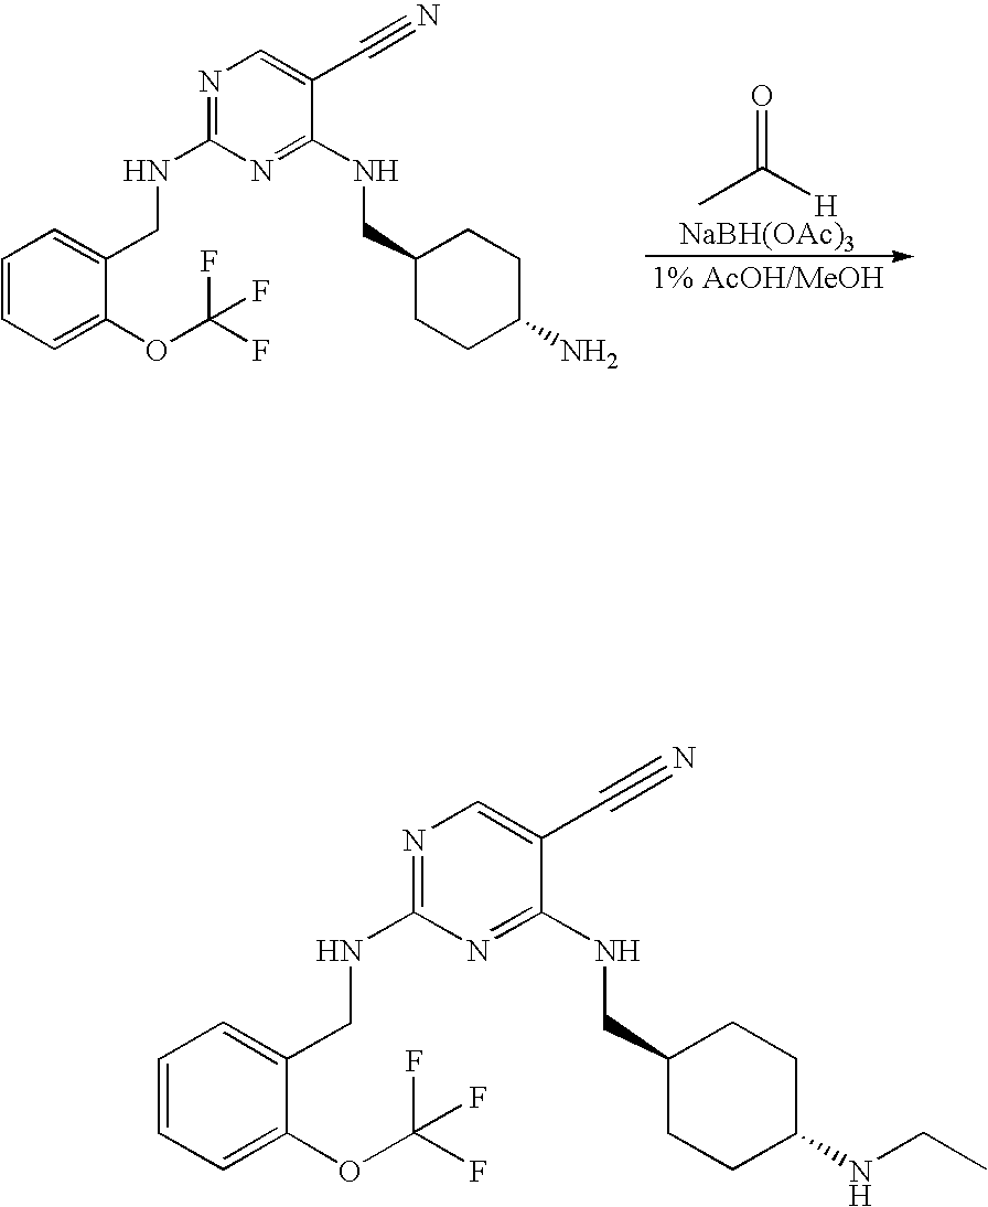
N1=C(NCC2=CC=CC=C2OC(F)(F)F)N=C(NCC2CCC(NCC)CC2)C(C#N)=C1.N1=C(NCC2=CC=CC=C2OC(F)(F)F)N=C(NCC2CCC(N)CC2)C(C#N)=C1.[1% AcOH/MeOH].[NaBH(OAc)3].CC([H])=O
